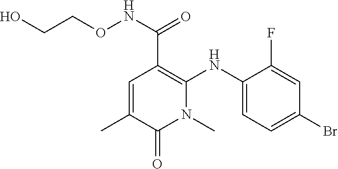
C1=C(NC2=C(C(NOCCO)=O)C=C(C)C(=O)N2C)C(F)=CC(Br)=C1
